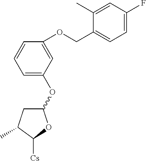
C1(OC2=CC=CC(OCC3=CC=C(F)C=C3C)=C2)CC(C)C([Cs])O1
